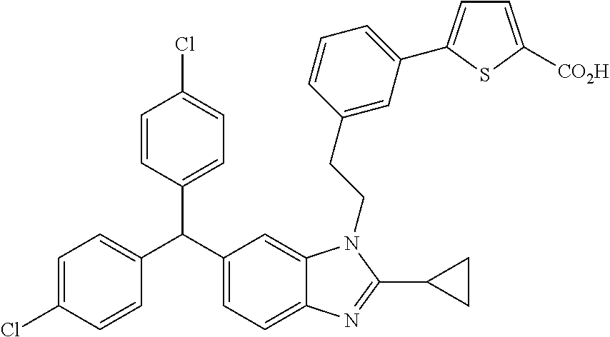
C1=C(Cl)C=CC(C(C2=CC=C3C(=C2)N(CCC2=CC(C4=CC=C([CO2H])S4)=CC=C2)C(C2CC2)=N3)C2=CC=C(Cl)C=C2)=C1
